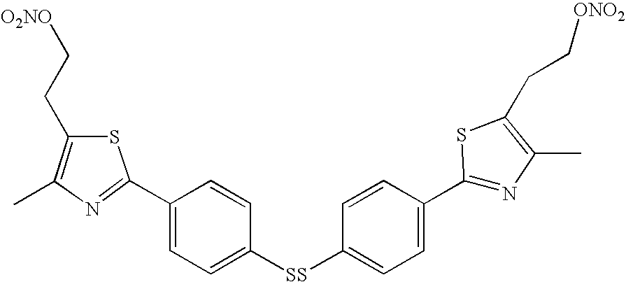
C1(C2=NC(C)=C(CC[O2NO])S2)=CC=C([SS]C2=CC=C(C3=NC(C)=C(CC[ONO2])S3)C=C2)C=C1
